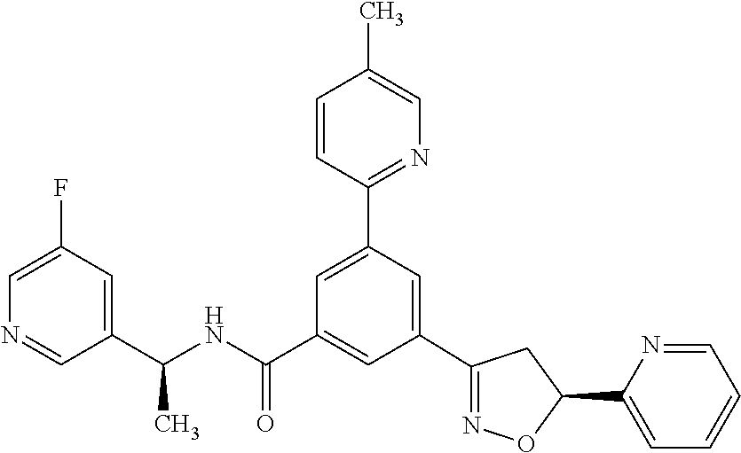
C1(C2=NOC(C3=CC=CC=N3)C2)=CC(C2=NC=C(C)C=C2)=CC(C(NC(C2=CC(F)=CN=C2)C)=O)=C1
